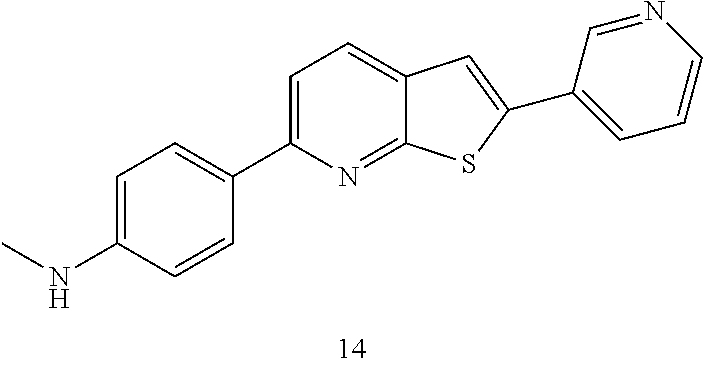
C1=C(NC)C=CC(C2=CC=C3C(=N2)SC(C2=CC=CN=C2)=C3)=C1
